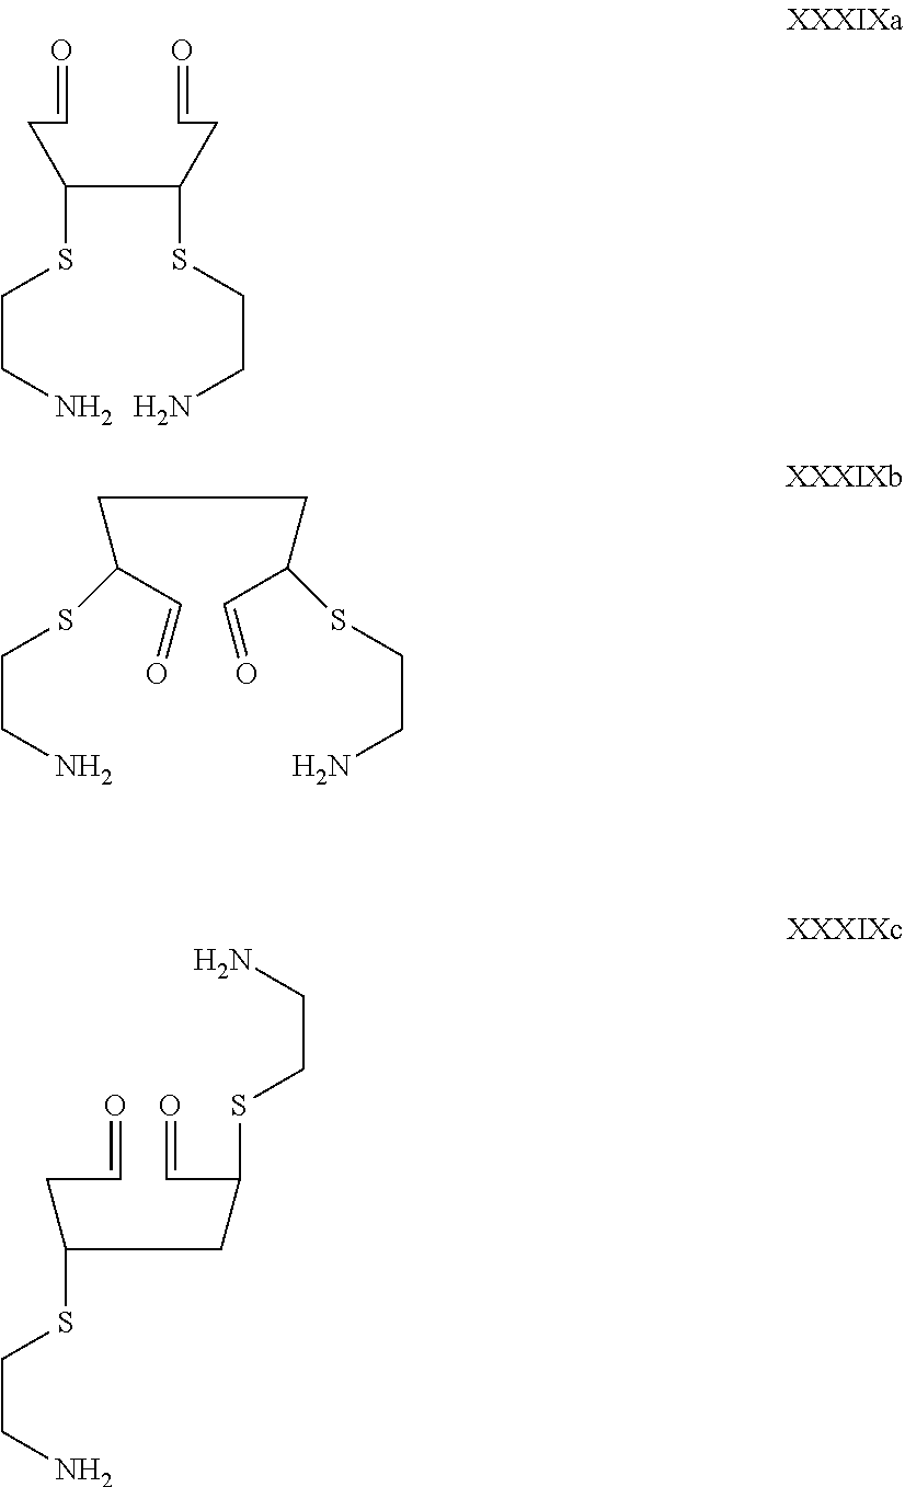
C(C(C=O)SCCN)CC(C=O)SCCN.C(C=O)C(CC(C=O)SCCN)SCCN.C(C(CC=O)SCCN)(CC=O)SCCN
